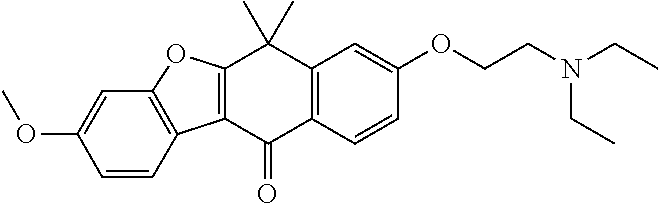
C12=C(C(=O)C3=C(C1(C)C)C=C(OCCN(CC)CC)C=C3)C1=C(O2)C=C(OC)C=C1
